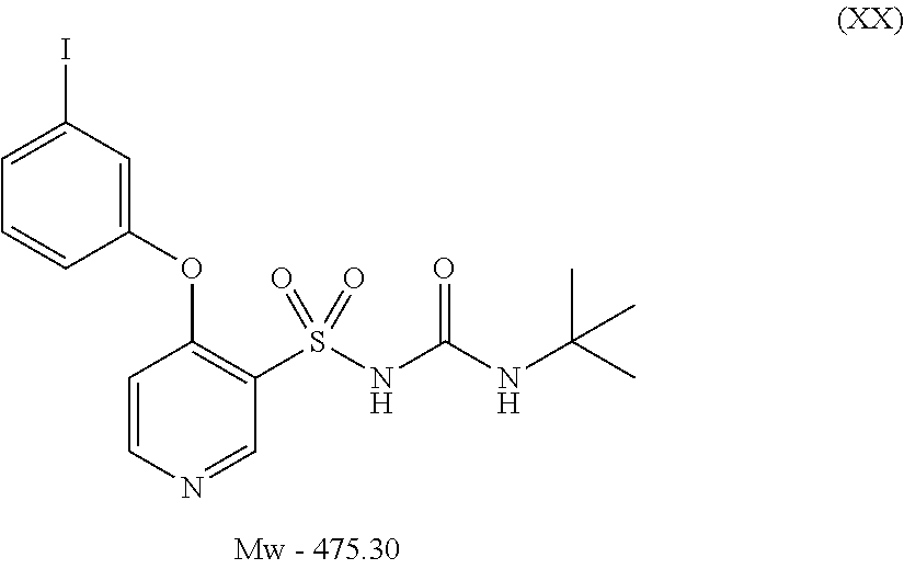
C1=CN=CC(S(NC(NC(C)(C)C)=O)(=O)=O)=C1OC1=CC(I)=CC=C1
